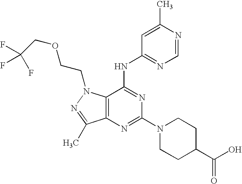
C12=C(N(CCOCC(F)(F)F)N=C1C)C(NC1=NC=NC(C)=C1)=NC(N1CCC(C(O)=O)CC1)=N2
